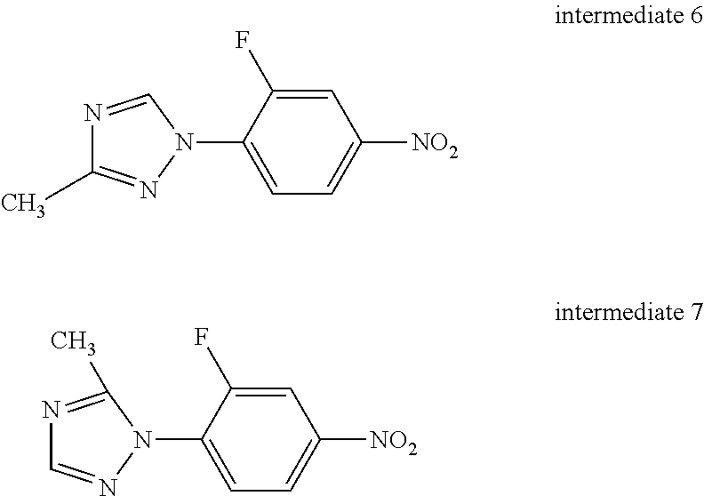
N1=CN(C2=CC=C([NO2])C=C2F)N=C1C.N1=C(C)N(C2=CC=C([NO2])C=C2F)N=C1
